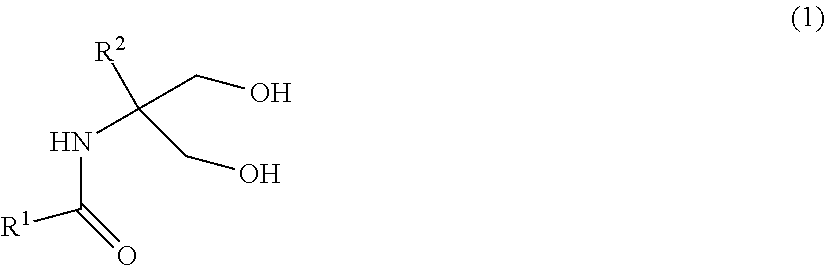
O=C([R1])NC(CO)([R2])CO
